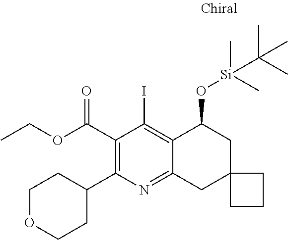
C1(C(OCC)=O)=C(C2CCOCC2)N=C2C(=C1I)C(O[Si](C(C)(C)C)(C)C)CC1(C2)CCC1
